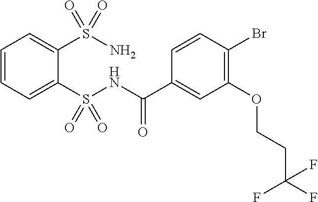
C1=CC=C(S(NC(C2=CC(OCCC(F)(F)F)=C(Br)C=C2)=O)(=O)=O)C(S(N)(=O)=O)=C1
